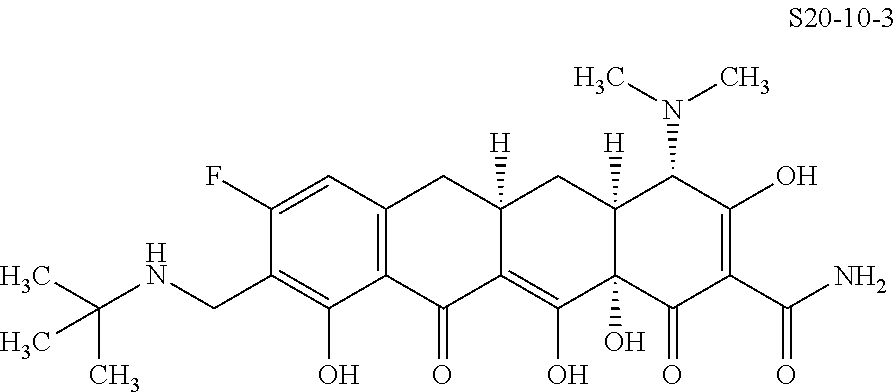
C1(F)=CC2=C(C(O)=C1CNC(C)(C)C)C(=O)C1=C(O)C3(O)C([H])(CC1([H])C2)C(N(C)C)C(O)=C(C(N)=O)C3=O
